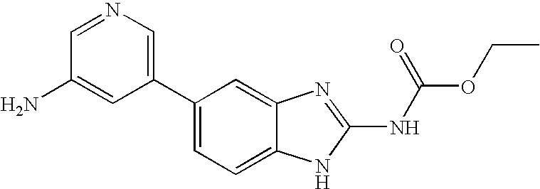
C1(C2=CN=CC(N)=C2)=CC=C2C(=C1)N=C(NC(OCC)=O)N2
